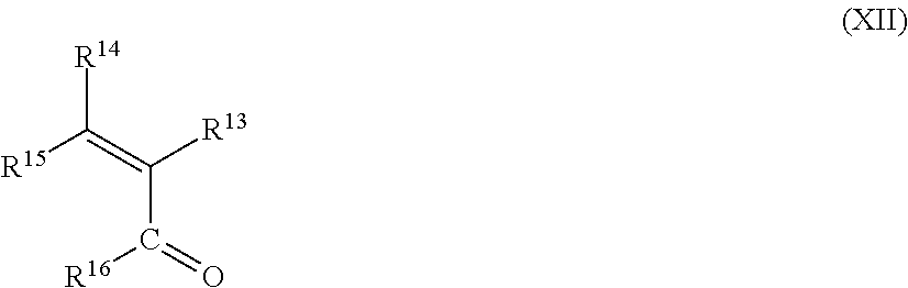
[R15]C(=C(C([R16])=O)[R13])[R14]
